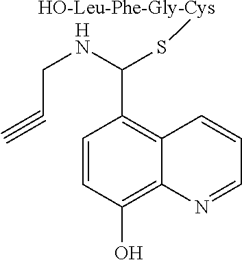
C1=CC(O)=C2C(=C1C(NCC#C)S[HO-Leu-Phe-Gly-Cys])C=CC=N2
